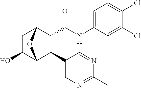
C1(C)=NC=C(C2C(C(NC3=CC=C(Cl)C(Cl)=C3)=O)C3CC(O)C2O3)C=N1
